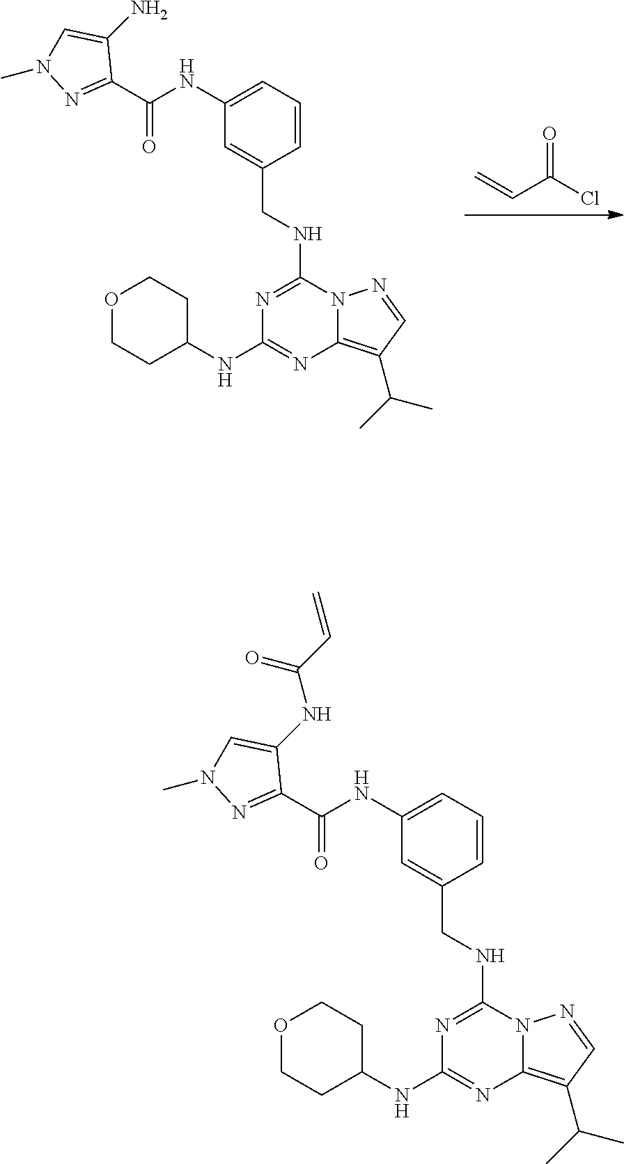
C=CC(Cl)=O.N1=C(NCC2=CC(NC(C3=NN(C)C=C3N)=O)=CC=C2)N2C(=C(C(C)C)C=N2)N=C1NC1CCOCC1.N1=C(NCC2=CC(NC(C3=NN(C)C=C3NC(C=C)=O)=O)=CC=C2)N2C(=C(C(C)C)C=N2)N=C1NC1CCOCC1
